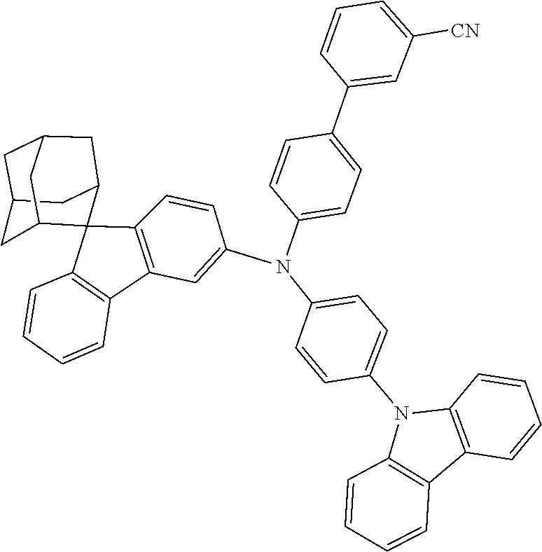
C1(N(C2=CC=C(C3=CC([CN])=CC=C3)C=C2)C2=CC3=C(C=C2)C2(C4=C3C=CC=C4)C3CC4CC(CC2C4)C3)=CC=C(N2C3=C(C=CC=C3)C3=C2C=CC=C3)C=C1
